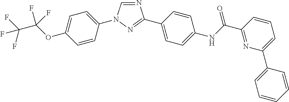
N1=CN(C2=CC=C(OC(F)(C(F)(F)F)F)C=C2)N=C1C1=CC=C(NC(C2=NC(C3=CC=CC=C3)=CC=C2)=O)C=C1
